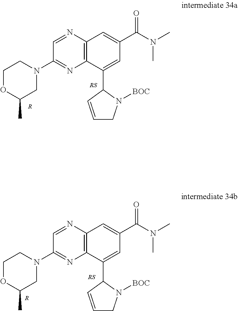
C1=NC2=C(N=C1N1CCOC(C)C1)C(C1C=CCN1[BOC])=CC(C(N(C)C)=O)=C2.[R].C1=NC2=C(N=C1N1CCOC(C)C1)C(C1C=CCN1[BOC])=CC(C(N(C)C)=O)=C2.[R]
